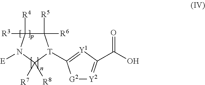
[Y2]1=C(C(O)=O)[Y1]=C([T]2C([R6])([R5])C([R3])([R4])N([E])C2([R7])[R8])[G2]1
